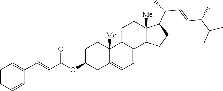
C1C(OC(C=CC2=CC=CC=C2)=O)CC2=CC=C3C(C2([Me])C1)CCC1([Me])C3CCC1C(C=CC(C(C)C)C)C
